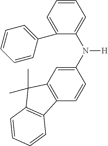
C1=CC=C(C2=CC=CC=C2)C(N(C2=CC3=C(C=C2)C2=C(C3(C)C)C=CC=C2)[H])=C1
